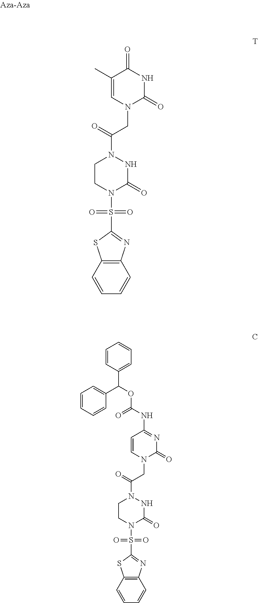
C1(C)=CN(CC(=O)N2CCN(S(=O)(=O)C3=NC4=C(S3)C=CC=C4)C(=O)N2)C(=O)NC1=O.C1=CN(CC(=O)N2CCN(S(=O)(=O)C3=NC4=C(S3)C=CC=C4)C(=O)N2)C(=O)N=C1NC(=O)OC(C1=CC=CC=C1)C1=CC=CC=C1
